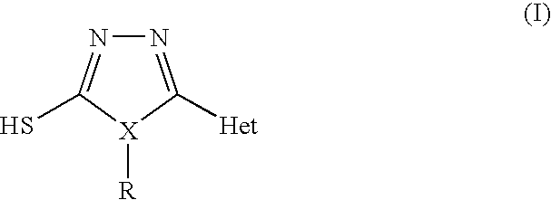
N1=C([Het])[X]([R])C(S)=N1
